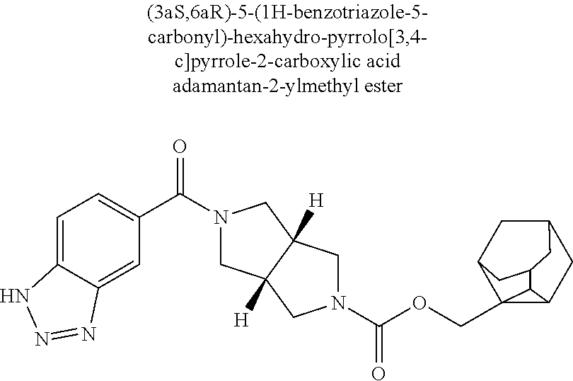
C1(C(=O)N2CC3([H])C([H])(C2)CN(C(OCC24C5CC6CC2CC(C45)C6)=O)C3)=CC=C2C(=C1)N=NN2
